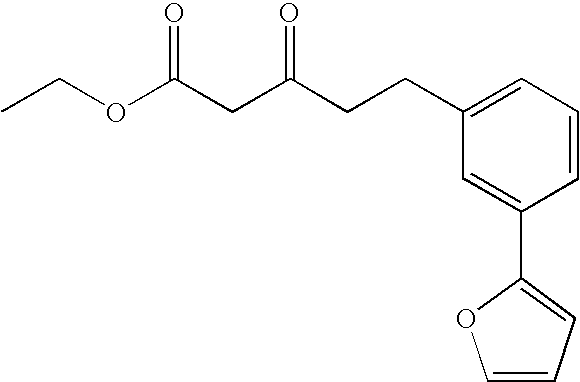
C1=CC=C(CCC(CC(OCC)=O)=O)C=C1C1=CC=CO1
